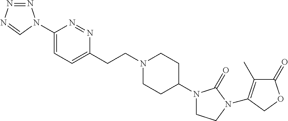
C(CN1CCC(N2CCN(C3=C(C)C(=O)OC3)C2=O)CC1)C1=CC=C(N2N=NN=C2)N=N1
